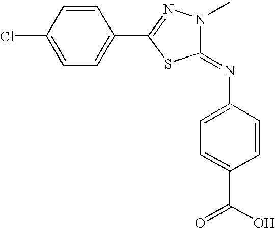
C1=C(Cl)C=CC(C2=NN(C)C(=NC3=CC=C(C(O)=O)C=C3)S2)=C1
